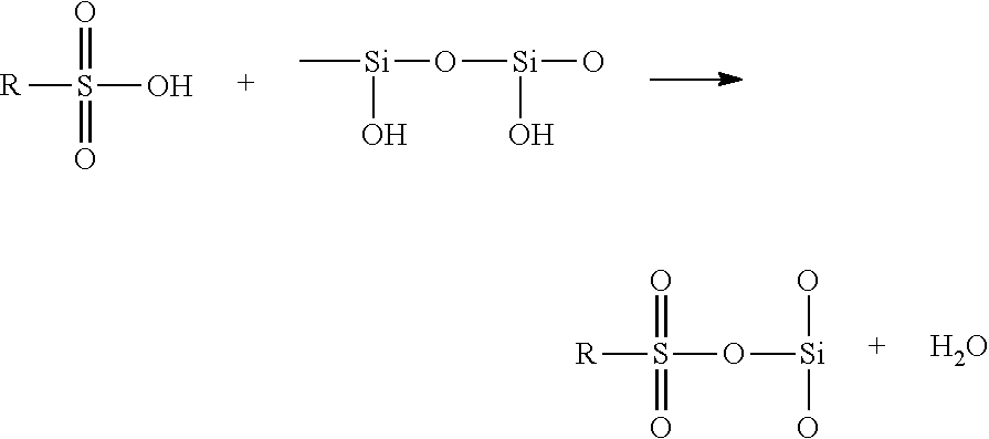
[R]S(O)(=O)=O.C[Si](O[Si](O)O)O.[R]S(O[Si](O)O)(=O)=O.O
